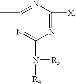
N1=C([X])N=C(C)N=C1N([R5])[R4]
